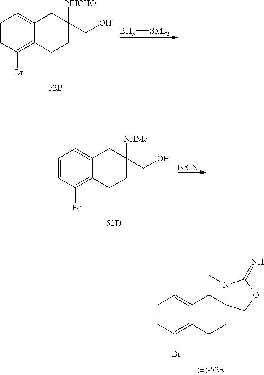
C1=CC(Br)=C2C(=C1)CC1(CC2)N(C)C(=N)OC1.B[SMe2].C1=CC(Br)=C2C(=C1)CC([NHCHO])(CO)CC2.C1=CC(Br)=C2C(=C1)CC([NHMe])(CO)CC2.[BrCN]
